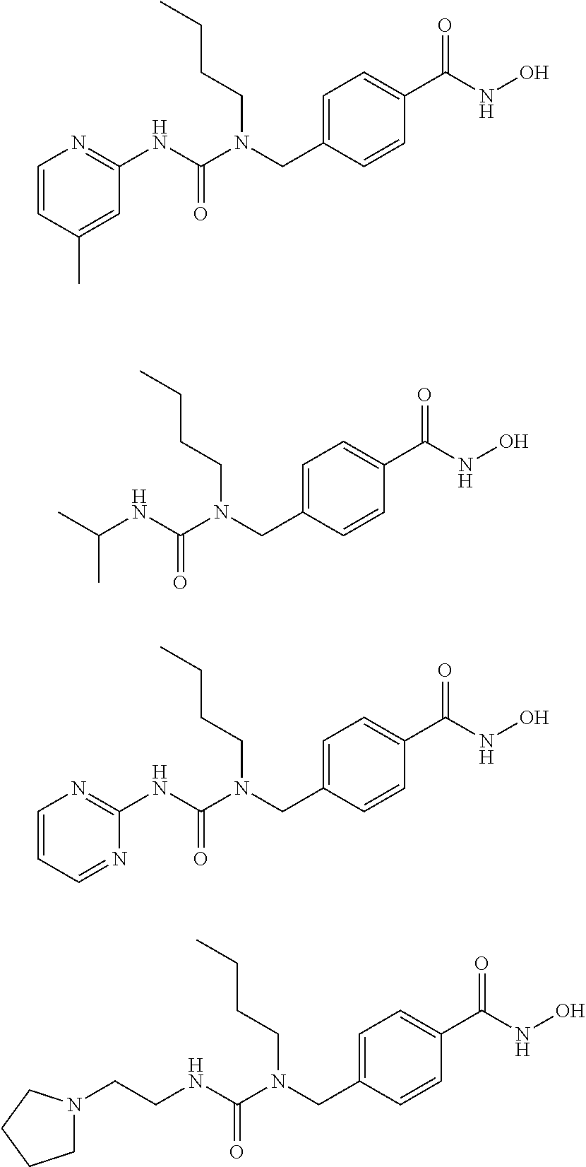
C1=CC(C)=CC(NC(N(CC2=CC=C(C(NO)=O)C=C2)CCCC)=O)=N1.CC(C)NC(N(CC1=CC=C(C(NO)=O)C=C1)CCCC)=O.C1(NC(N(CC2=CC=C(C(NO)=O)C=C2)CCCC)=O)=NC=CC=N1.C(CN1CCCC1)NC(N(CC1=CC=C(C(NO)=O)C=C1)CCCC)=O
